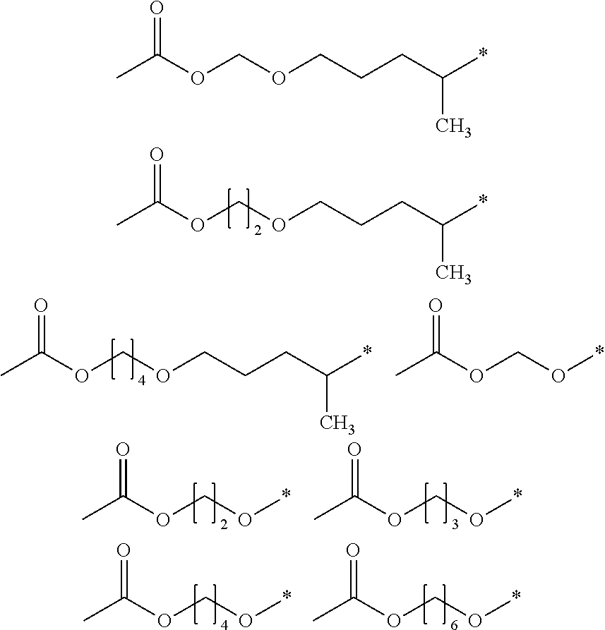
CC(OCOCCCC(*)C)=O.CC(OCOCCCC(*)C)=O.CC(OCO*)=O.CC(OCO*)=O.CC(OCO*)=O.CC(OCO*)=O.CC(OCO*)=O.CC(OCOCCCC(*)C)=O
